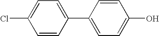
C1(C2=CC=C(O)C=C2)=CC=C(Cl)C=C1
